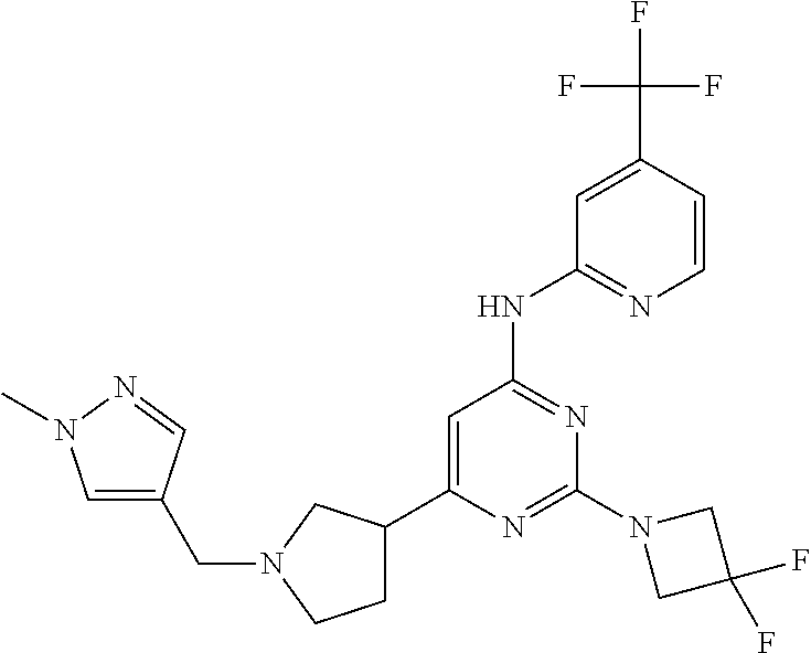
N1=C(N2CC(F)(F)C2)N=C(NC2=NC=CC(C(F)(F)F)=C2)C=C1C1CCN(CC2=CN(C)N=C2)C1
